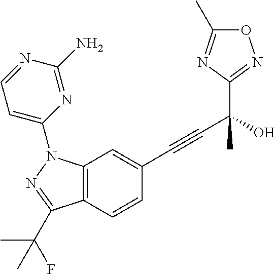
N1=C(C)ON=C1C(C#CC1=CC2=C(C=C1)C(C(C)(F)C)=NN2C1=CC=NC(N)=N1)(O)C
